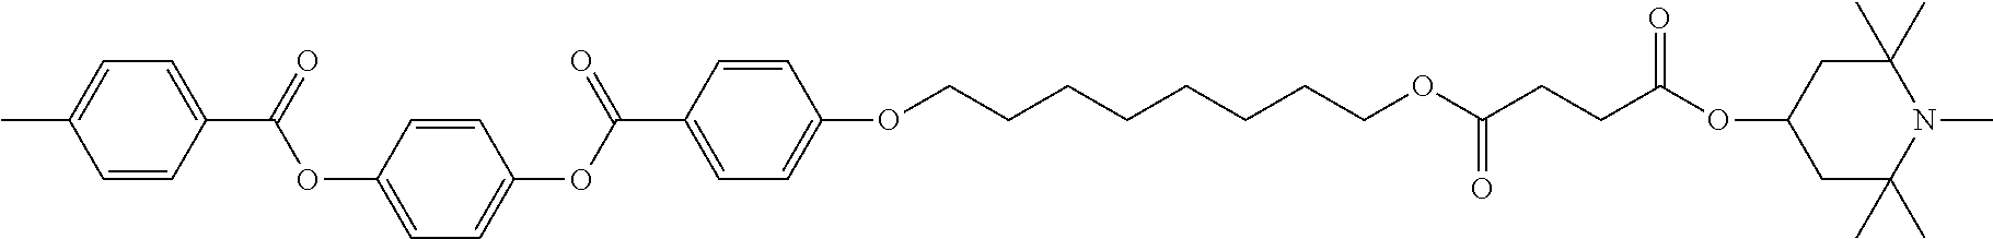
O(C1=CC=C(C(OC2=CC=C(OC(=O)C3=CC=C(C)C=C3)C=C2)=O)C=C1)CCCCCCCCOC(CCC(OC1CC(C)(C)N(C)C(C)(C)C1)=O)=O
